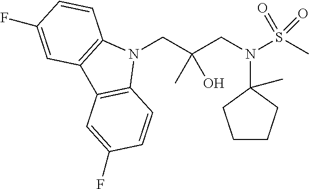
N1(CC(CN(C2(C)CCCC2)S(C)(=O)=O)(O)C)C2=C(C3=C1C=CC(F)=C3)C=C(F)C=C2
